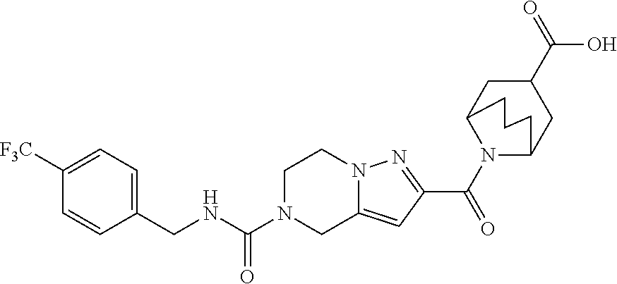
C1N(C(NCC2=CC=C([F3C])C=C2)=O)CC2=CC(C(=O)N3C4CC(C(O)=O)CC3CCC4)=NN2C1
